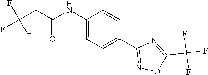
C1(NC(CC(F)(F)F)=O)=CC=C(C2=NOC(C(F)(F)F)=N2)C=C1
